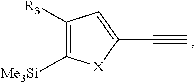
C1([R3])=C([Me3Si])[X]C(C#C)=C1
